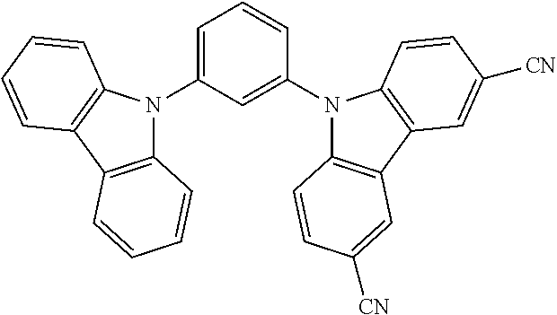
C12=C(C3=C(N1C1=CC=CC(N4C5=C(C6=C4C=CC([CN])=C6)C=C([CN])C=C5)=C1)C=CC=C3)C=CC=C2
